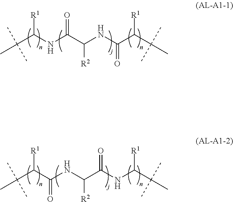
[R1]C(NC(C(NC(C(C(C)(C)C)[R1])=O)[R2])=O)C(C)(C)C.[R1]C(C(=O)NC([R2])C(NC(C(C)(C)C)[R1])=O)C(C)(C)C
